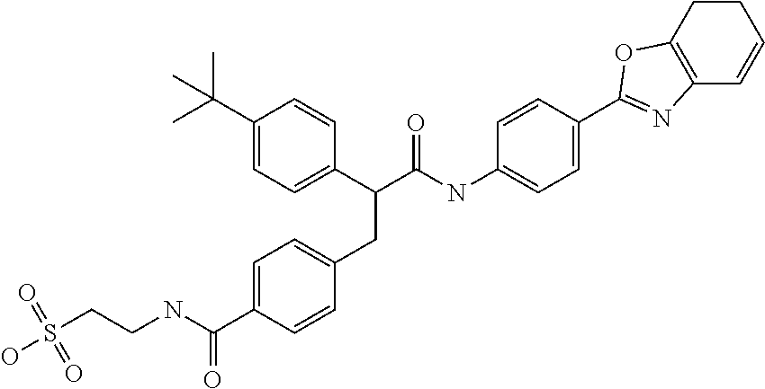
C1=C(C(NCCS(O)(=O)=O)=O)C=CC(CC(C(NC2=CC=C(C3=NC4=C(CCC=C4)O3)C=C2)=O)C2=CC=C(C(C)(C)C)C=C2)=C1
